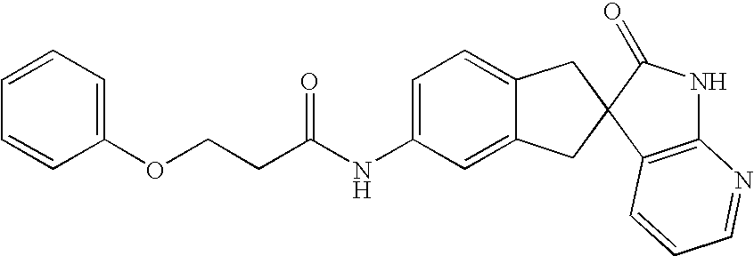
C1=C(NC(=O)CCOC2=CC=CC=C2)C=C2C(=C1)CC1(C2)C2=C(NC1=O)N=CC=C2
